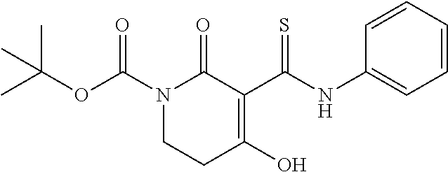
N1(C(OC(C)(C)C)=O)CCC(O)=C(C(NC2=CC=CC=C2)=S)C1=O
